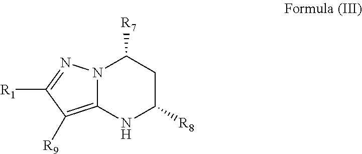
C1([R7])N2C(=C([R9])C([R1])=N2)NC([R8])C1
